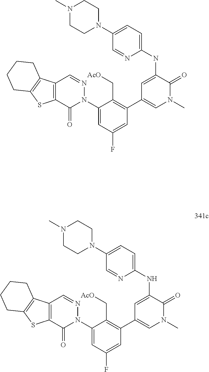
C1=C(NC2=CC=C(N3CCN(C)CC3)C=N2)C(=O)N(C)C=C1C1=C(C[AcO])C(N2N=CC3=C(C2=O)SC2=C3CCCC2)=CC(F)=C1.C1=C(NC2=CC=C(N3CCN(C)CC3)C=N2)C(=O)N(C)C=C1C1=C(C[AcO])C(N2N=CC3=C(C2=O)SC2=C3CCCC2)=CC(F)=C1
